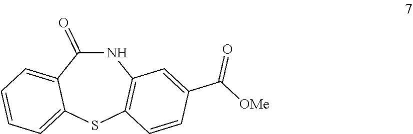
N1C(=O)C2=CC=CC=C2SC2=C1C=C(C(=O)[OMe])C=C2
